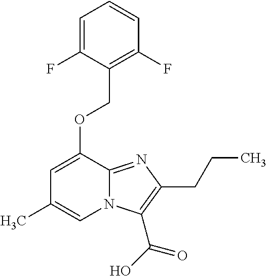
C1=C(F)C(COC2=CC(C)=CN3C2=NC(CCC)=C3C(O)=O)=C(F)C=C1
